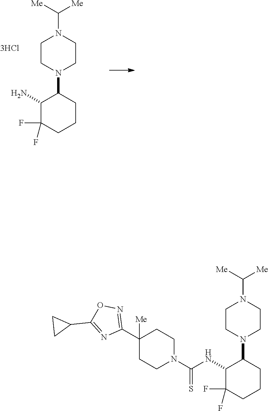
N1(C2C(N)C(F)(F)CCC2)CCN(C([Me])[Me])CC1.N1(C2C(NC(N3CCC(C4=NOC(C5CC5)=N4)([Me])CC3)=S)C(F)(F)CCC2)CCN(C([Me])[Me])CC1
